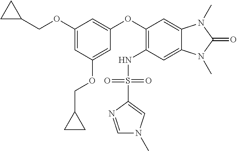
C1(OCC2CC2)=CC(OCC2CC2)=CC(OC2=C(NS(C3=CN(C)C=N3)(=O)=O)C=C3C(=C2)N(C)C(=O)N3C)=C1
